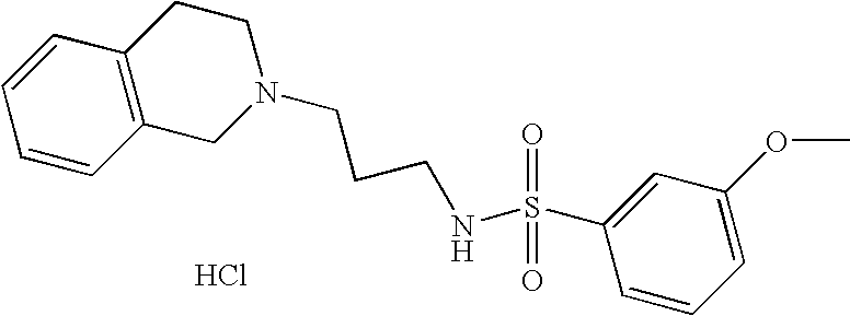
C1=CC2=C(C=C1)CCN(CCCNS(C1=CC(OC)=CC=C1)(=O)=O)C2.Cl
